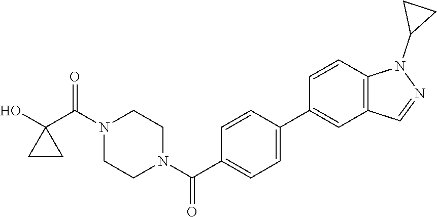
OC1(C(N2CCN(C(=O)C3=CC=C(C4=CC5=C(C=C4)N(C4CC4)N=C5)C=C3)CC2)=O)CC1
